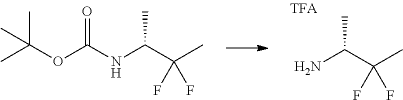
C(C)(N)C(C)(F)F.C(C)(NC(=O)OC(C)(C)C)C(C)(F)F
